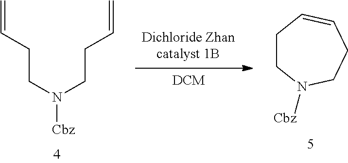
[Dichloride Zhancatalyst 1B].[DCM].C=CCCN(CCC=C)[Cbz].C1CN([Cbz])CCC=C1
